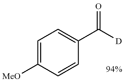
[OMe]C1=CC=C(C([D])=O)C=C1
